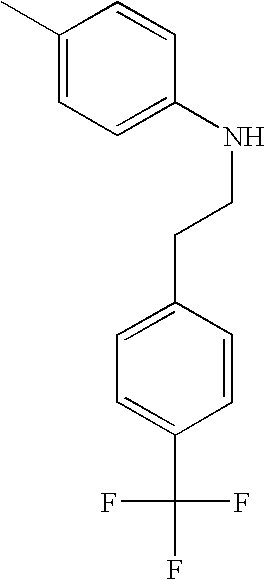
N(CCC1=CC=C(C(F)(F)F)C=C1)C1=CC=C(C)C=C1
